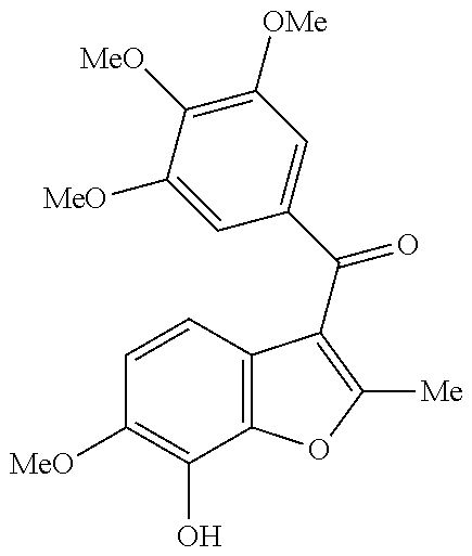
C1=CC2=C(C(O)=C1[MeO])OC([Me])=C2C(C1=CC([OMe])=C([MeO])C([MeO])=C1)=O
